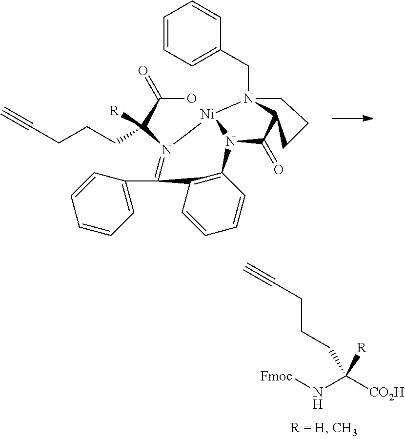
C1=CC=CC(CN23[Ni]4N(C5=C(C=CC=C5)C(C5=CC=CC=C5)=N4C(C(O)=O)([R])CCCC#C)C(=O)C2CCC3)=C1.[Fmoc]NC([CO2H])(CCCC#C)[R]
